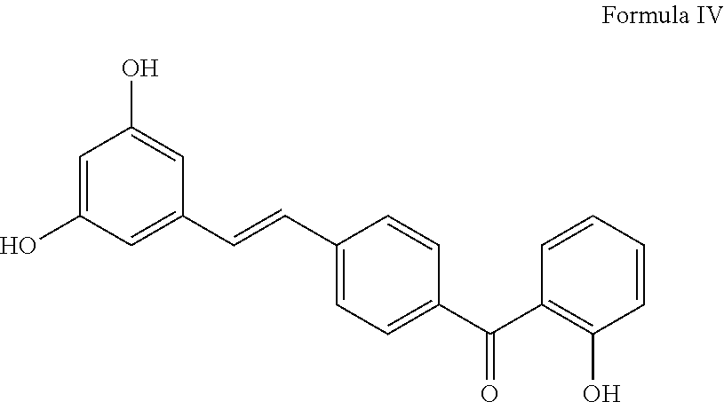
C1=C(O)C=C(C=CC2=CC=C(C(C3=C(O)C=CC=C3)=O)C=C2)C=C1O
